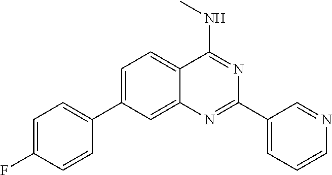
C1=C(C2=CC=C(F)C=C2)C=C2C(=C1)C(NC)=NC(C1=CC=CN=C1)=N2
